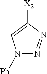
N1([Ph])N=NC([X2])=C1
